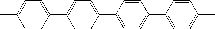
C1=CC(C2=CC=C(C3=CC=C(C4=CC=C(C)C=C4)C=C3)C=C2)=CC=C1C
